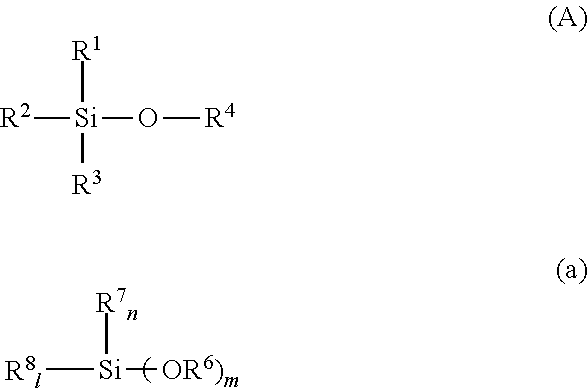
[R8l][Si]([OR6)m])[R7n].[R2][Si](O[R4])([R3])[R1]
